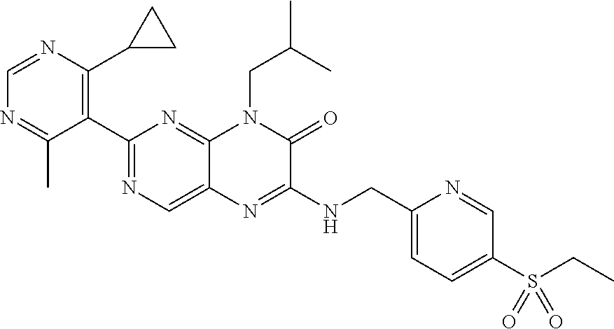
C1=NC(C2CC2)=C(C2=NC=C3C(=N2)N(CC(C)C)C(=O)C(NCC2=CC=C(S(CC)(=O)=O)C=N2)=N3)C(C)=N1
